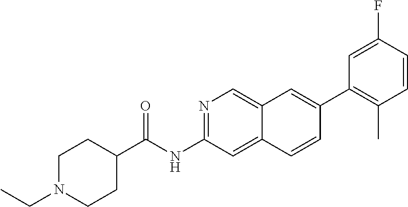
N1=C(NC(=O)C2CCN(CC)CC2)C=C2C(=C1)C=C(C1=C(C)C=CC(F)=C1)C=C2
